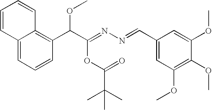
C12=CC=CC(C(C(=NN=CC3=CC(OC)=C(OC)C(OC)=C3)OC(C(C)(C)C)=O)OC)=C1C=CC=C2
